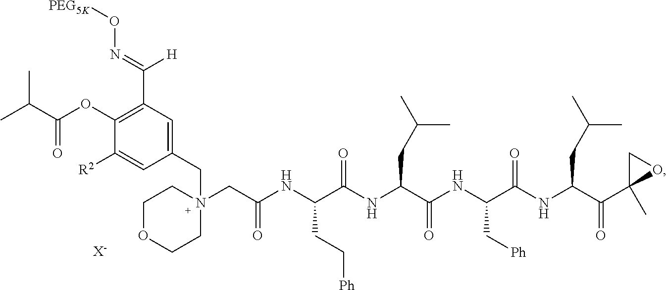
[X-].C1OCCN(CC(NC(C(NC(C(NC(C(NC(C(C2(C)OC2)=O)CC(C)C)=O)C[Ph])=O)CC(C)C)=O)CC[Ph])=O)(CC2=CC(C(=NO[PEG5K])[H])=C(OC(C(C)C)=O)C([R2])=C2)C1
